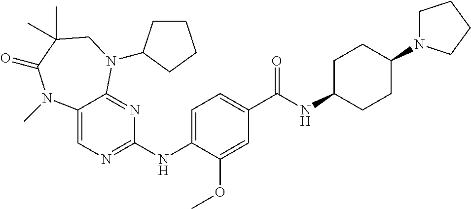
C1=C(NC2=NC=C3C(=N2)N(C2CCCC2)CC(C)(C)C(=O)N3C)C(OC)=CC(C(NC2CCC(N3CCCC3)CC2)=O)=C1
